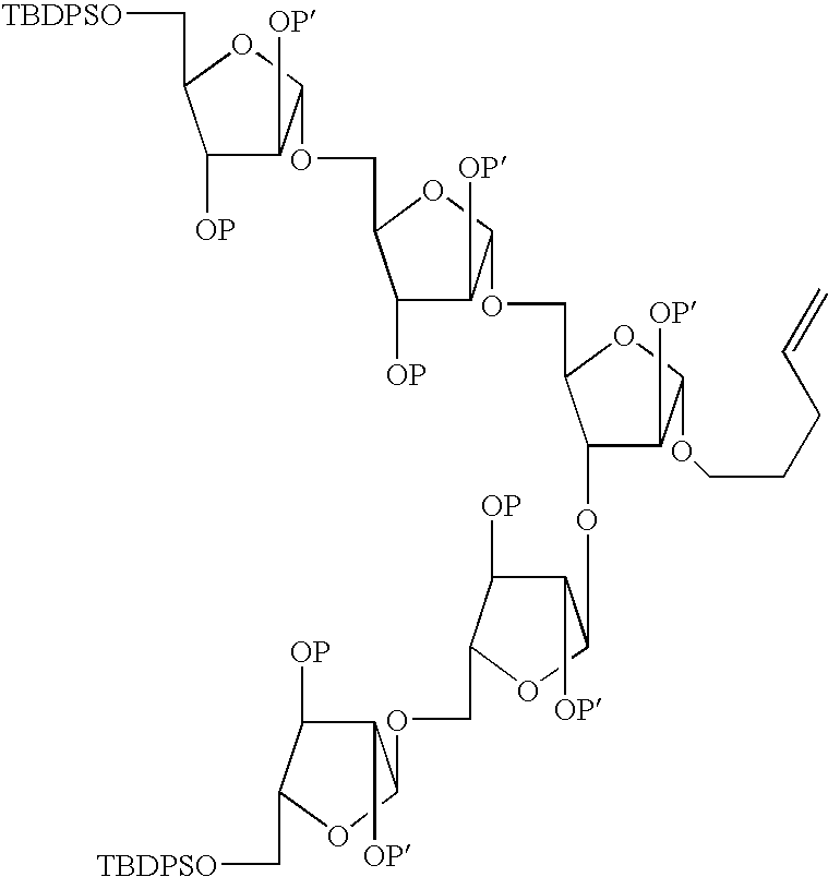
C1([OP])C([OP])C(OCC2C(OC3C([OP])C([OP])C(COC4C([OP])C([OP])C(C[TBDPSO])O4)O3)C([OP])C(OCCCC=C)O2)OC1COC1C([OP])C([OP])C(C[TBDPSO])O1
